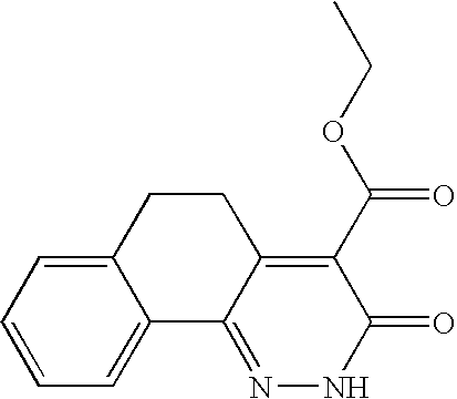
C1=CC=C2C(=C1)C1=NNC(=O)C(C(OCC)=O)=C1CC2
